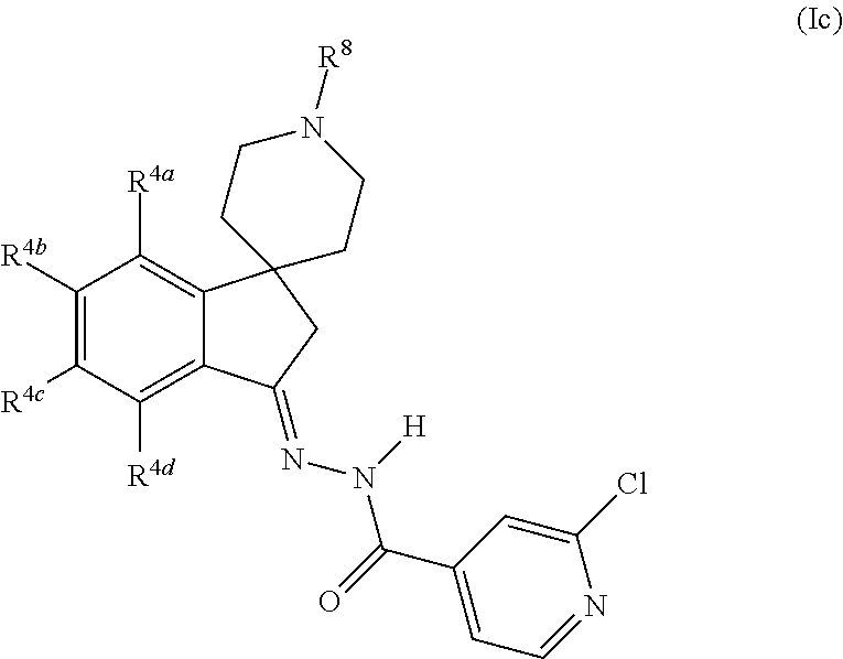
C1([R4b])=C([R4c])C([R4d])=C2C(=C1[R4a])C1(CC2=NN(C(C2=CC=NC(Cl)=C2)=O)[H])CCN([R8])CC1
